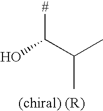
C(C)(C)C([#])O
